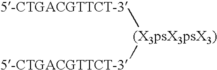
[5-CTGACGTTCT-3][(X3psX3psX3)][5-CTGACGTTCT-3]
